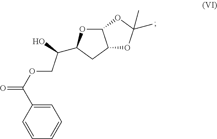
O(CC(O)C1OC2C(C1)OC(C)(C)O2)C(C1=CC=CC=C1)=O
